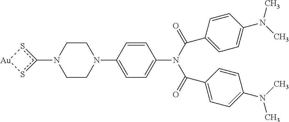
C1CN(C2=CC=C(N(C(C3=CC=C(N(C)C)C=C3)=O)C(=O)C3=CC=C(N(C)C)C=C3)C=C2)CCN1c1s[Au]s1
